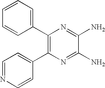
C1(C2=C(C3=CC=NC=C3)N=C(N)C(N)=N2)=CC=CC=C1
